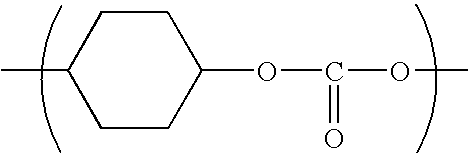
CC1CCC(OC(=O)OC)CC1
